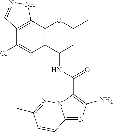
C12=NC(N)=C(C(=O)NC(C)C3=C(OCC)C4=C(C(Cl)=C3)C=NN4)N1N=C(C)C=C2
